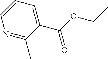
N1=C(C)C(C(OCC)=O)=CC=C1
